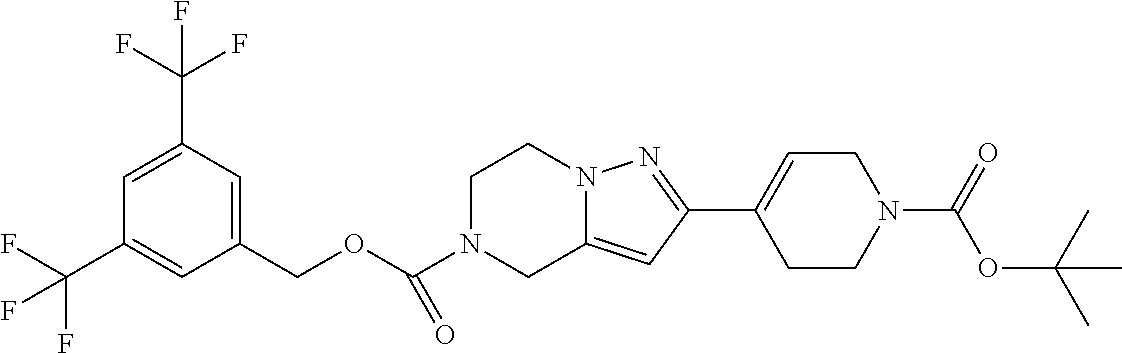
C1(COC(N2CC3=CC(C4=CCN(C(=O)OC(C)(C)C)CC4)=NN3CC2)=O)=CC(C(F)(F)F)=CC(C(F)(F)F)=C1
